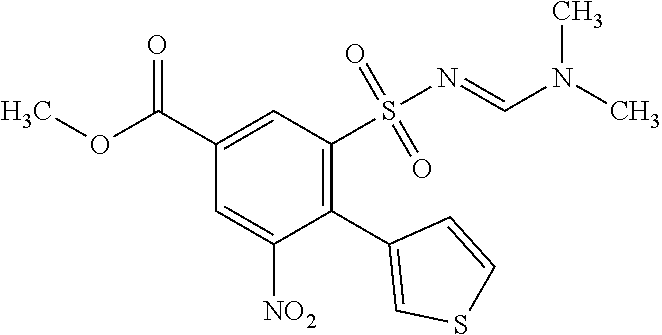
C1(C2=CSC=C2)=C(S(N=CN(C)C)(=O)=O)C=C(C(OC)=O)C=C1[NO2]
